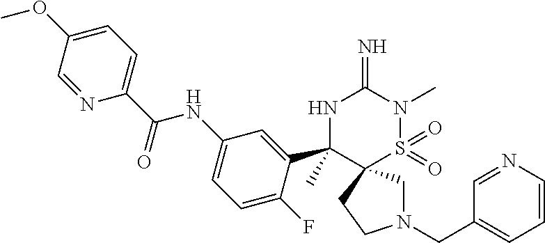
N1(CC2=CC=CN=C2)CC2(CC1)S(=O)(=O)N(C)C(=N)NC2(C1=CC(NC(C2=CC=C(OC)C=N2)=O)=CC=C1F)C
